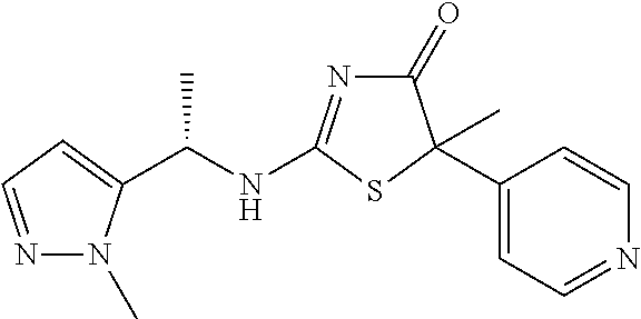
N1=CC=C(C(NC2=NC(=O)C(C3=CC=NC=C3)(C)S2)C)N1C
